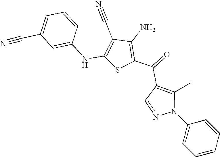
C1(N)=C(C(=O)C2=C(C)N(C3=CC=CC=C3)N=C2)SC(NC2=CC(C#N)=CC=C2)=C1C#N
